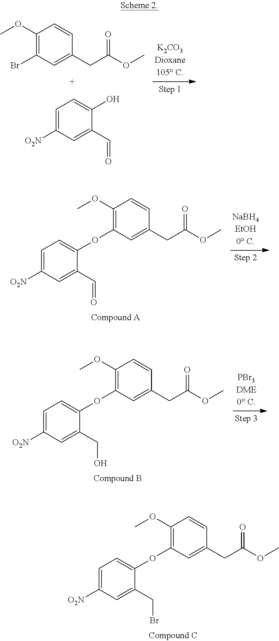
C1=C([O2N])C=C(C=O)C(OC2=C(OC)C=CC(CC(OC)=O)=C2)=C1.C1=C([O2N])C=C(CO)C(OC2=C(OC)C=CC(CC(OC)=O)=C2)=C1.C1=C([O2N])C=C(CBr)C(OC2=C(OC)C=CC(CC(OC)=O)=C2)=C1.COC1=C(Br)C=C(CC(OC)=O)C=C1.C1=C([O2N])C=C(C=O)C(O)=C1
